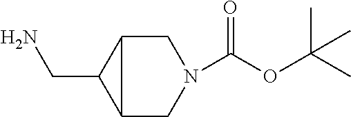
C1C2C(CN)C2CN1C(OC(C)(C)C)=O
